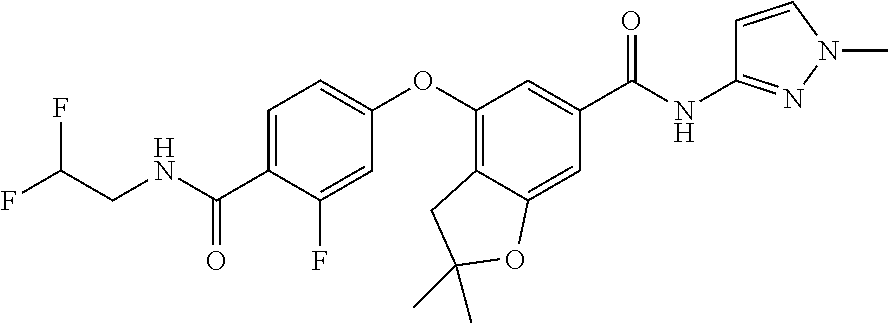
C1=C(C(=O)NCC(F)F)C(F)=CC(OC2=C3C(=CC(C(=O)NC4=NN(C)C=C4)=C2)OC(C)(C)C3)=C1
